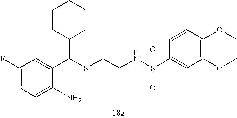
C1=C(N)C(C(SCCNS(=O)(C2=CC(OC)=C(OC)C=C2)=O)C2CCCCC2)=CC(F)=C1
